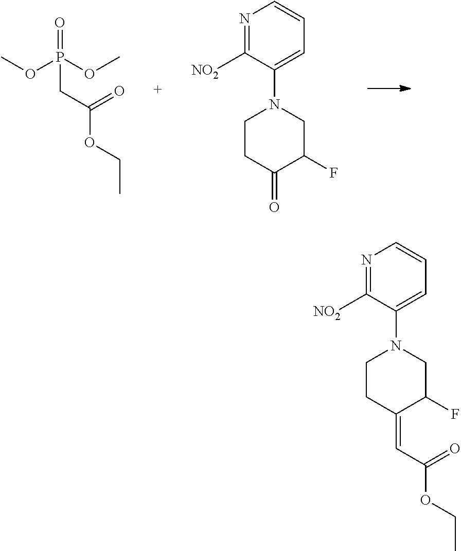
N1=C([NO2])C(N2CCC(=O)C(F)C2)=CC=C1.COP(OC)(=O)CC(OCC)=O.N1=C([NO2])C(N2CCC(=CC(OCC)=O)C(F)C2)=CC=C1
